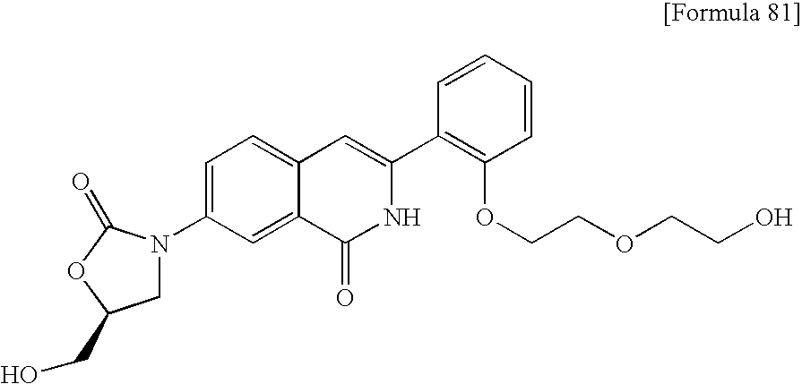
C1=CC=CC(C2=CC3=CC=C(N4CC(CO)OC4=O)C=C3C(=O)N2)=C1OCCOCCO
